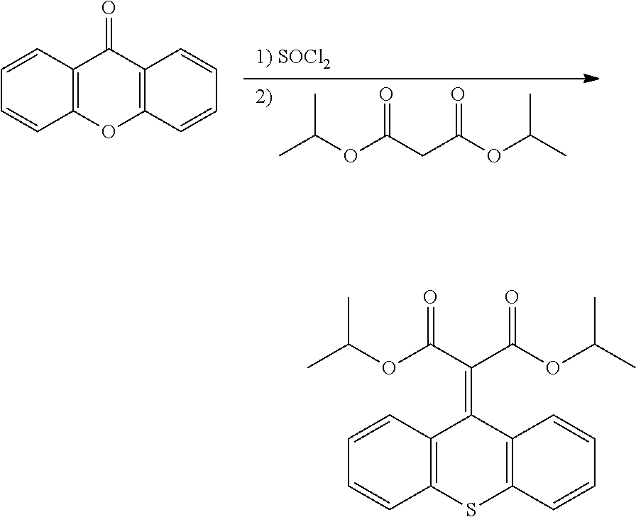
C12=C(OC3=C(C1=O)C=CC=C3)C=CC=C2.C(OC(CC(OC(C)C)=O)=O)(C)C.C12=C(SC3=C(C1=C(C(OC(C)C)=O)C(OC(C)C)=O)C=CC=C3)C=CC=C2
